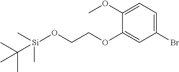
C1(Br)=CC=C(OC)C(OCCO[Si](C)(C)C(C)(C)C)=C1
